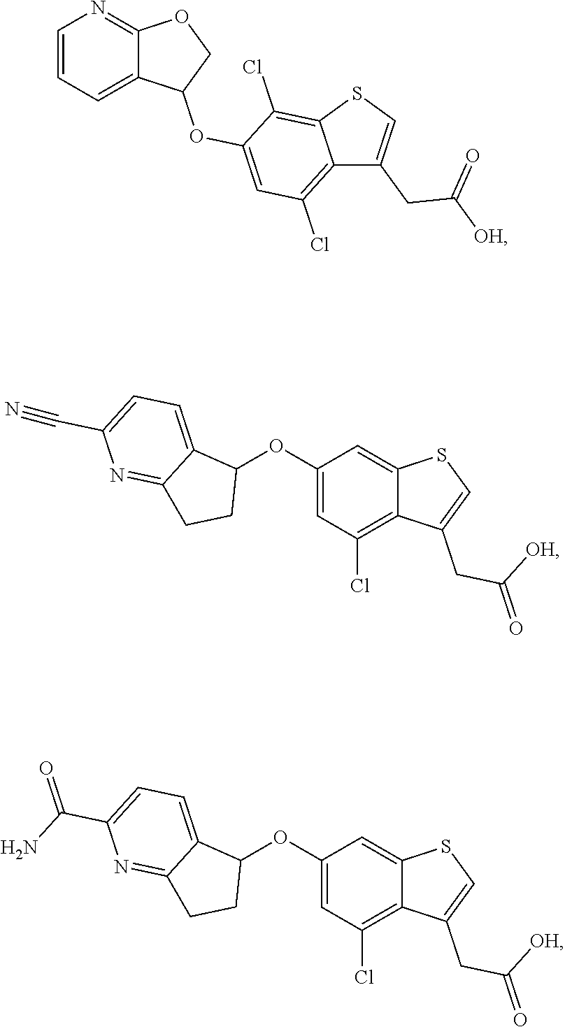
C1(OC2C3=CC=C(C#N)N=C3CC2)=CC(Cl)=C2C(=C1)SC=C2CC(=O)[OH].C1=CC=C2C(=N1)OCC2OC1=CC(Cl)=C2C(=C1Cl)SC=C2CC([OH])=O.C1(OC2C3=CC=C(C(N)=O)N=C3CC2)=CC(Cl)=C2C(=C1)SC=C2CC(=O)[OH]
